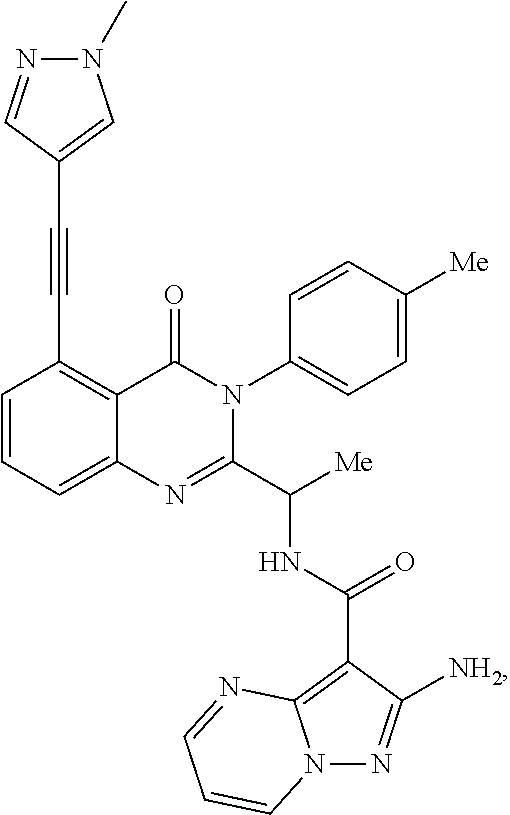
C1=CC=C2C(=C1C#CC1=CN(C)N=C1)C(=O)N(C1=CC=C([Me])C=C1)C(C([Me])NC(=O)C1=C3N(N=C1[NH2])C=CC=N3)=N2
